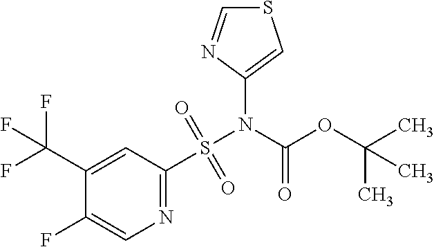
FC(C1=CC(S(N(C(OC(C)(C)C)=O)C2=CSC=N2)(=O)=O)=NC=C1F)(F)F
